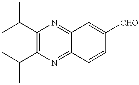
CC(C1=C(C(C)C)N=C2C(=N1)C=C([CHO])C=C2)C
